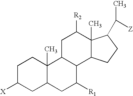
C1C([X])CC2C(C)(C1)C1C(C([R1])C2)C2C(C)(C([R2])C1)C(C([Z])C)CC2
